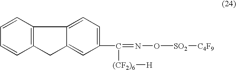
C1(C(=NO[SO2][C4F9])[(CF2)6][H])=CC=C2C(=C1)CC1=C2C=CC=C1
